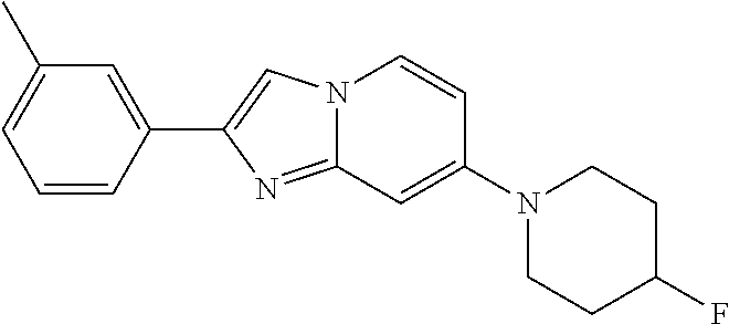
N12C(=NC(C3=CC(C)=CC=C3)=C1)C=C(N1CCC(F)CC1)C=C2
